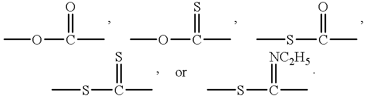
O(C(C)=O)C.O(C(C)=S)C.S(C(C)=O)C.S(C(C)=S)C.S(C(C)=[NC2H5])C
